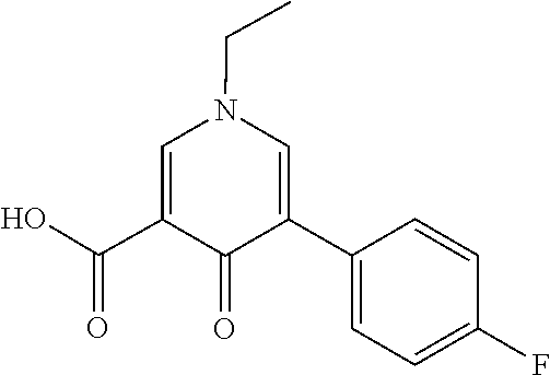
N1(CC)C=C(C(=O)O)C(=O)C(C2=CC=C(F)C=C2)=C1
